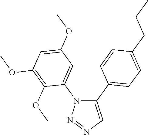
C1(C2=CC=C(CCC)C=C2)=CN=NN1C1=CC(OC)=CC(OC)=C1OC
